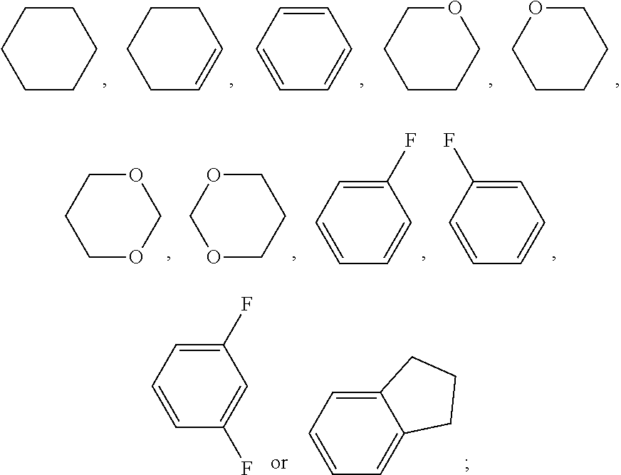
C1CCCCC1.C1CCCC=C1.C1=CC=CC=C1.O1CCCCC1.C1OCCCC1.O1CCCOC1.C1OCOCC1.C1(F)=CC=CC=C1.C1=C(F)C=CC=C1.C1(F)=CC=CC(F)=C1.C12=CC=CC=C1CCC2
